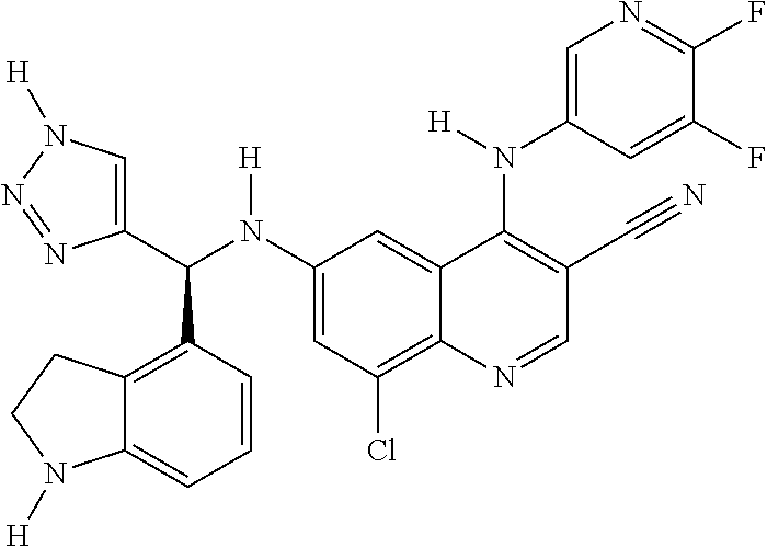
C1(N(C(C2=CN([H])N=N2)C2=C3C(=CC=C2)N([H])CC3)[H])=CC(Cl)=C2C(=C1)C(N(C1=CN=C(F)C(F)=C1)[H])=C(C#N)C=N2
